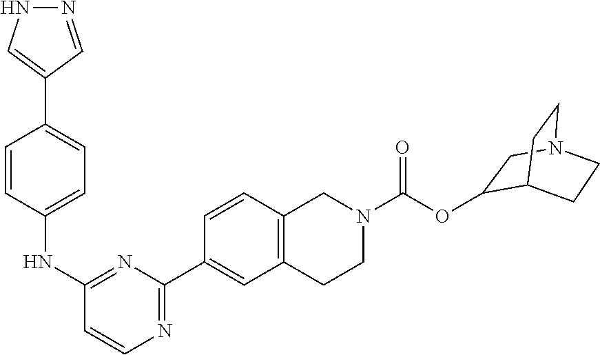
N1N=CC(C2=CC=C(NC3=NC(C4=CC5=C(C=C4)CN(C(OC4CN6CCC4CC6)=O)CC5)=NC=C3)C=C2)=C1
